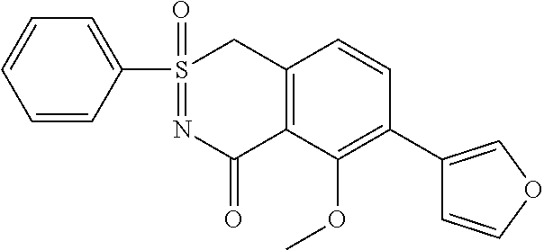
C1=CC(S2(=O)=NC(=O)C3=C(C2)C=CC(C2=COC=C2)=C3OC)=CC=C1
